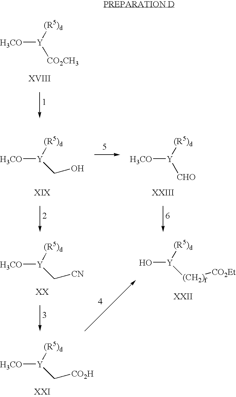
[H3CO][Y]([(R5)d])C[CO2H].[H3CO][Y]([CO2CH3])[(R5)d].[H3CO][Y]([(R5)d])CO.[H3CO][Y]([(R5)d])[CHO].[H3CO][Y]([(R5)d])C[CN].O[Y]([(R5)d])[(CH2)f][CO2Et]
